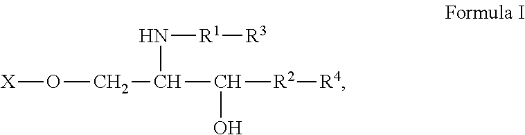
[X]OCC(C([R2][R4])O)N[R1][R3]
